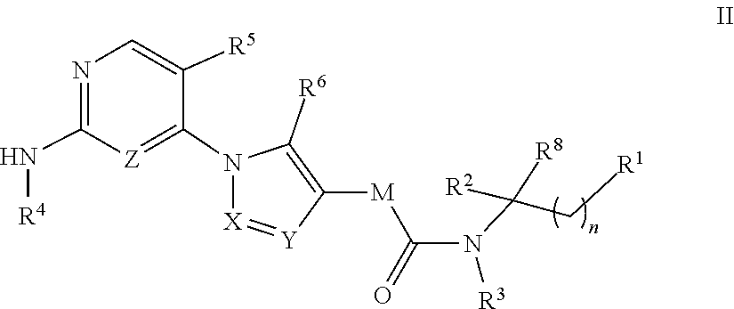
[R2]C(N(C([M]C1=C([R6])N(C2=[Z]C(N[R4])=NC=C2[R5])[X]=[Y]1)=O)[R3])([R8])CC[R1]
